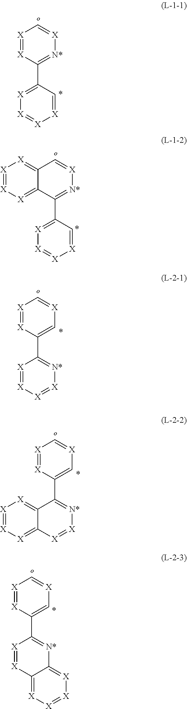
[X]1=[X]C(C2=[N*][X]=[X][X]=[X]2)=C[X]=C1.[X]1=[X]C(C2=[N*][X]=[X]C3=[X][X]=[X][X]=C23)=C[X]=C1.[X]1=[X]C(C2=[N*]C3=[X][X]=[X][X]=C3[X]=[X]2)=C[X]=C1.[X]1=[X]C(C2=[X][X]=[X][X]=C2)=[N*][X]=C1.C12=[X][X]=[X][X]=C1C(C1=[X][X]=[X][X]=C1)=[N*][X]=C2
